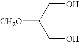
C([CH2O])(CO)CO
